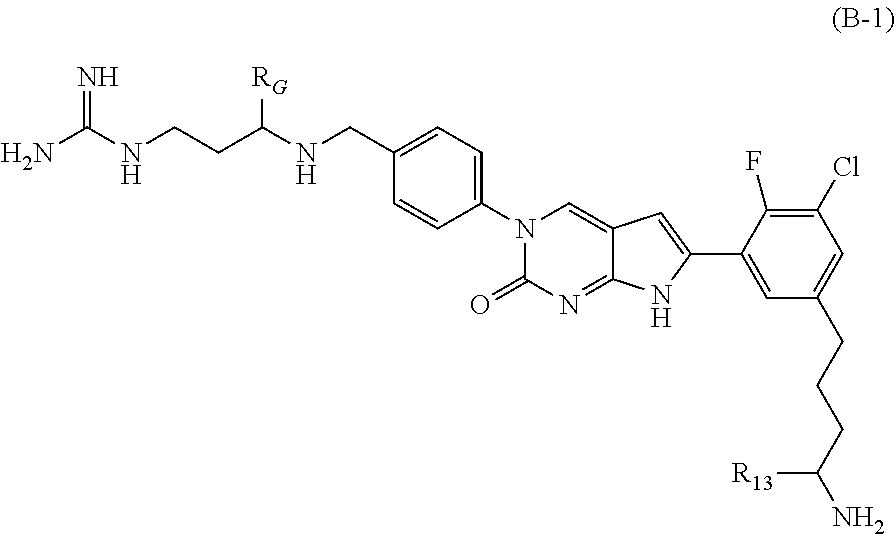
N1(C2=CC=C(CNC(CCNC(N)=N)[RG])C=C2)C(=O)N=C2C(=C1)C=C(C1=CC(CCCC(N)[R13])=CC(Cl)=C1F)N2
